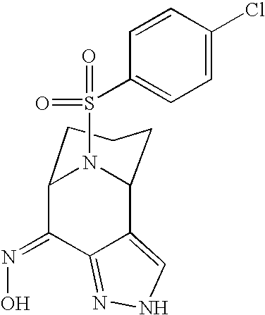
C12C(=NO)C3=NNC=C3C(N1S(=O)(C1=CC=C(Cl)C=C1)=O)CCC2
